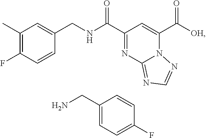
C1(C)=C(F)C=CC(CNC(C2=NC3=NC=NN3C(C([OH])=O)=C2)=O)=C1.C1(CN)=CC=C(F)C=C1
